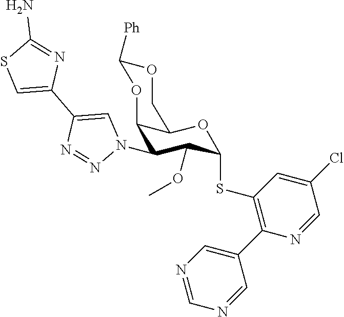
O1C([Ph])OC2C(N3C=C(C4=CSC(N)=N4)N=N3)C(OC)C(SC3=C(C4=CN=CN=C4)N=CC(Cl)=C3)OC2C1
